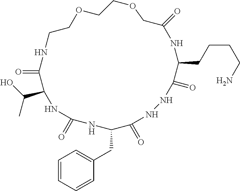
O=C1C(C(O)C)NC(=O)NC(CC2=CC=CC=C2)C(=O)NNC(=O)C(CCCCN)NC(=O)COCCOCCN1
